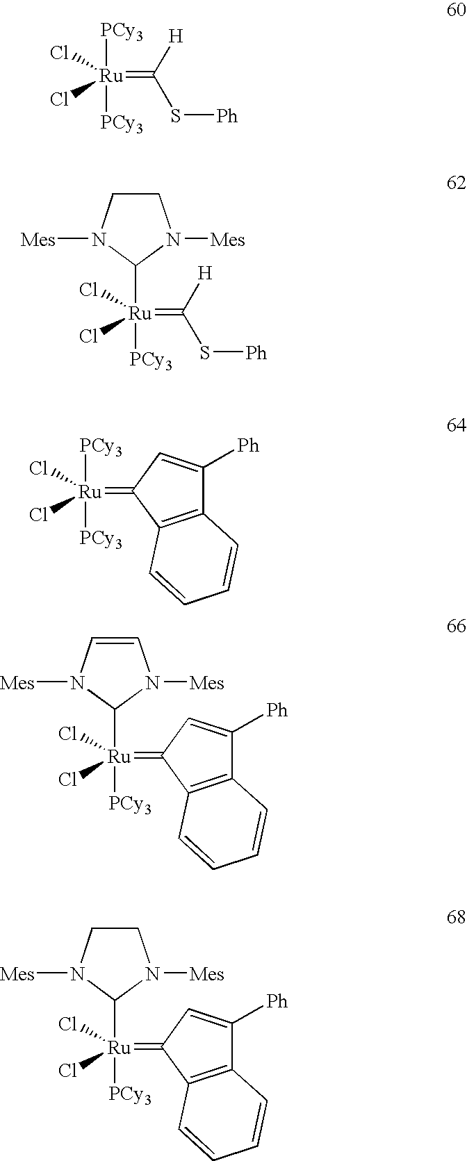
[PCy3][Ru]([PCy3])(=C([H])S[Ph])(Cl)Cl.C1([Ru]([PCy3])(=C([H])S[Ph])(Cl)Cl)N([Mes])CCN1[Mes].[PCy3][Ru]([PCy3])(=C1C2=C(C([Ph])=C1)C=CC=C2)(Cl)Cl.[Ru]([PCy3])(=C1C2=C(C([Ph])=C1)C=CC=C2)(Cl)(Cl)C1N([Mes])C=CN1[Mes].[Ru]([PCy3])(=C1C2=C(C([Ph])=C1)C=CC=C2)(Cl)(Cl)C1N([Mes])CCN1[Mes]
